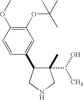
C1(C2C(C)(C(O)C)CNC2)=CC(OC(C)(C)C)=C(OC)C=C1
